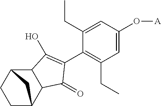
C12C3CCC(C1C(=O)C(C1=C(CC)C=C(O[A])C=C1CC)=C2O)C3
